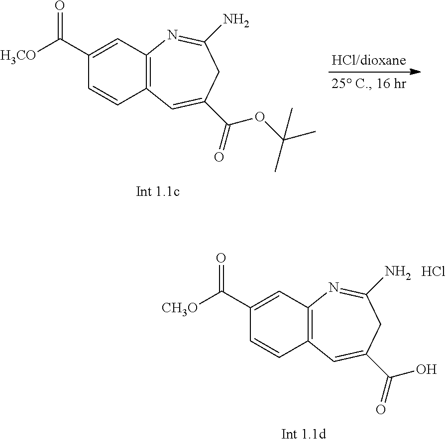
C1(C([CH3O])=O)=CC2=C(C=C1)C=C(C(O)=O)CC(N)=N2.Cl.C1(C([H3CO])=O)=CC2=C(C=C1)C=C(C(OC(C)(C)C)=O)CC(N)=N2
